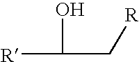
[R]C(C[R])O
